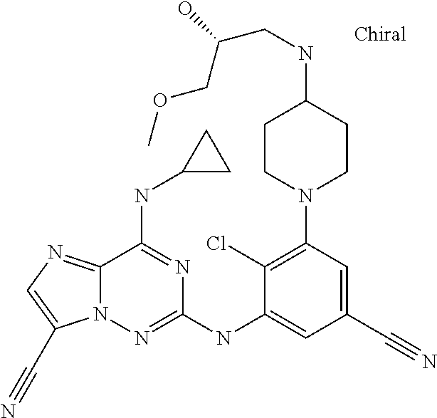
C12=NC=C(C#N)N1N=C(NC1=CC(C#N)=CC(N3CCC(NCC(COC)O)CC3)=C1Cl)N=C2NC1CC1
